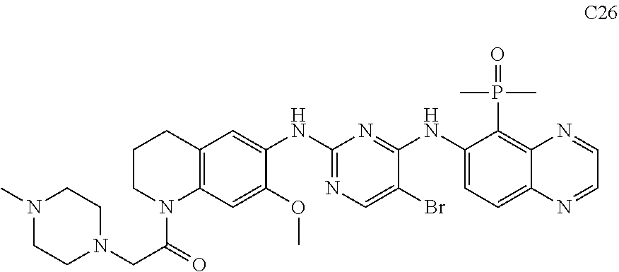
C12=C(C=C(OC)C(NC3=NC=C(Br)C(NC4=CC=C5C(=C4P(C)(C)=O)N=CC=N5)=N3)=C1)N(C(=O)CN1CCN(C)CC1)CCC2
